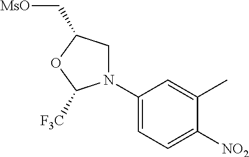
C1(N2CC(C[MsO])OC2[F3C])=CC=C([NO2])C(C)=C1
